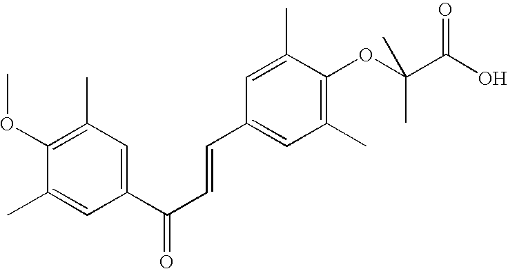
O(C1=C(C)C=C(C(C=CC2=CC(C)=C(OC(C(=O)O)(C)C)C(C)=C2)=O)C=C1C)C
